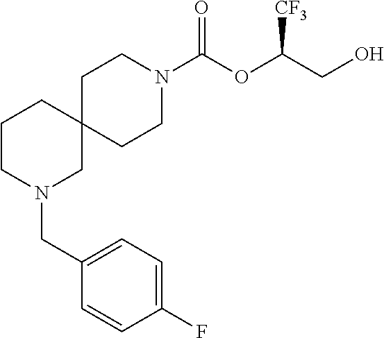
C1CN(C(OC(CO)[CF3])=O)CCC12CCCN(CC1=CC=C(F)C=C1)C2
